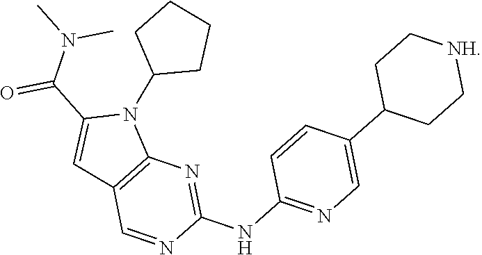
C12=C(N=C(NC3=NC=C(C4CC[NH]CC4)C=C3)N=C1)N(C1CCCC1)C(C(N(C)C)=O)=C2
